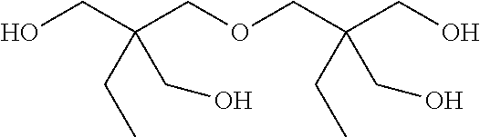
OCC(COCC(CO)(CC)CO)(CC)CO
